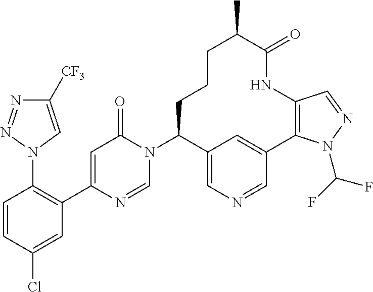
C1=CC(Cl)=CC(C2=CC(=O)N(C3C4=CN=CC(=C4)C4=C(NC(=O)C(C)CCC3)C=NN4C(F)F)C=N2)=C1N1C=C([CF3])N=N1
